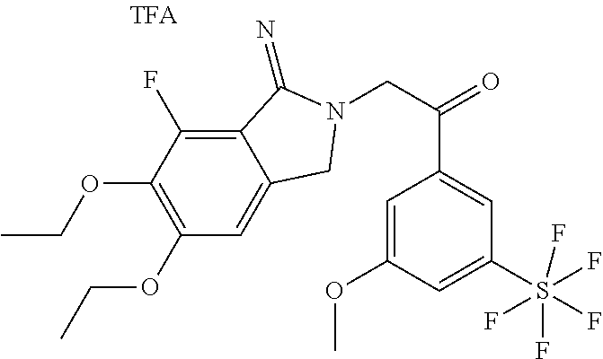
C(OC1=C(OCC)C(F)=C2C(=C1)CN(CC(C1=CC(S(F)(F)(F)(F)F)=CC(OC)=C1)=O)C2=N)C
